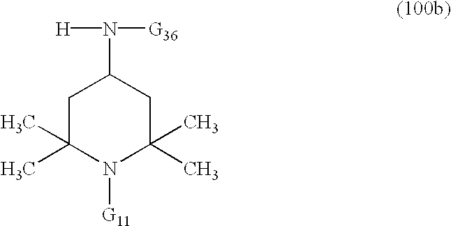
N(C1CC(C)(C)N([G11])C(C)(C)C1)([G36])[H]
